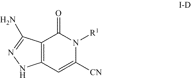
C12=C(C=C([CN])N([R1])C1=O)NN=C2N
